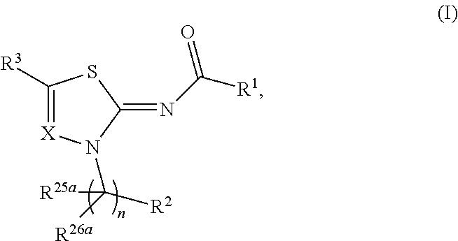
C1([R3])=[X]N(C([R26a])([R2])[R25a])C(=NC([R1])=O)S1
